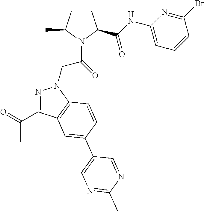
N1=C(C(=O)C)C2=C(N1CC(N1C(C(NC3=CC=CC(Br)=N3)=O)CCC1C)=O)C=CC(C1=CN=C(C)N=C1)=C2
